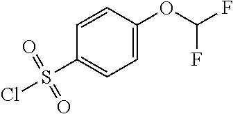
C1=CC(OC(F)F)=CC=C1S(Cl)(=O)=O
